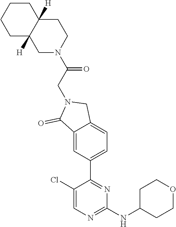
C1(NC2CCOCC2)=NC=C(Cl)C(C2=CC=C3C(=C2)C(=O)N(CC(N2CCC4([H])C([H])(C2)CCCC4)=O)C3)=N1
